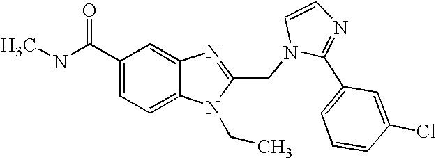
C1(C(NC)=O)=CC=C2C(=C1)N=C(CN1C(C3=CC=CC(Cl)=C3)=NC=C1)N2CC
